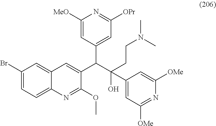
C1(Br)=CC=C2C(=C1)C=C(C(C(O)(CCN(C)C)C1=CC([OMe])=NC([OMe])=C1)C1=CC([OPr])=NC([MeO])=C1)C(OC)=N2
